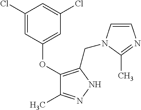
C1(Cl)=CC(OC2=C(CN3C=CN=C3C)NN=C2C)=CC(Cl)=C1
